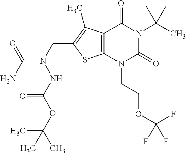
C12=C(N(CCOC(F)(F)F)C(=O)N(C3(C)CC3)C1=O)SC(CN(C(N)=O)NC(OC(C)(C)C)=O)=C2C
